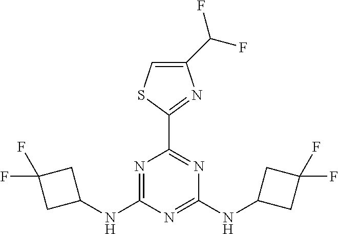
C1(NC2=NC(C3=NC(C(F)F)=CS3)=NC(NC3CC(F)(F)C3)=N2)CC(F)(F)C1
